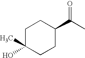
C1C(O)(C)CCC(C(C)=O)C1
